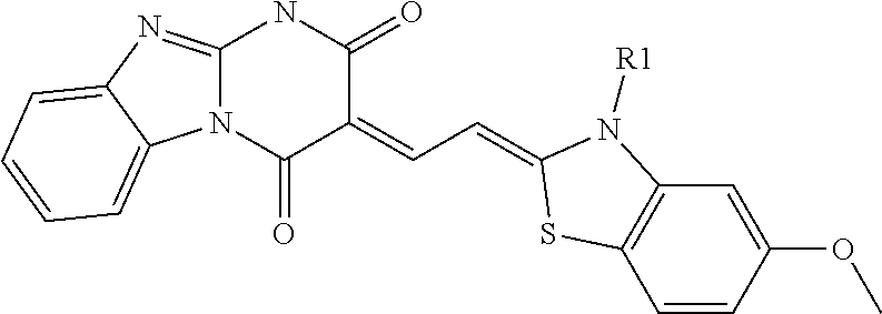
C1(=CC=C2SC3=C(N2[R1])C=C(OC)C=C3)C(=O)NC2=NC3=CC=CC=C3N2C1=O
